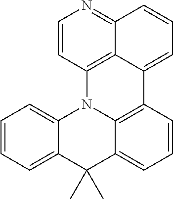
C1=CC=C2C(=C1)N1C3=C(C=CC=C3C2(C)C)C2=CC=CC3=NC=CC1=C32
